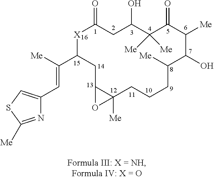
N1=C([Me])SC=C1C=C(C1CC2C([Me])(CCCC([Me])C(O)C([Me])C(=O)C([Me])([Me])C(O)CC(=O)[X]1)O2)[Me]
